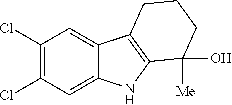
C12=CC(Cl)=C(Cl)C=C1C1=C(N2)C(O)([Me])CCC1
